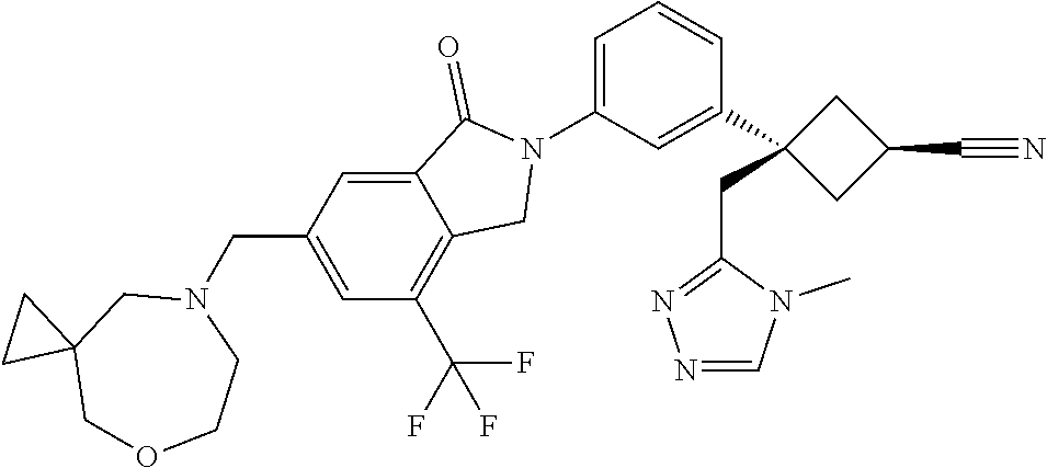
N1(C2=CC=CC(C3(CC4=NN=CN4C)CC(C#N)C3)=C2)C(=O)C2=CC(CN3CC4(COCC3)CC4)=CC(C(F)(F)F)=C2C1
